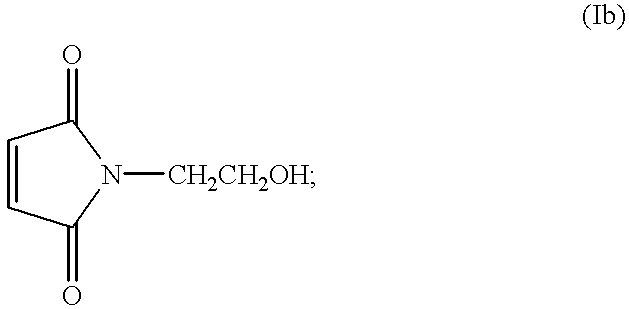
C1=CC(=O)N([CH2CH2OH])C1=O
